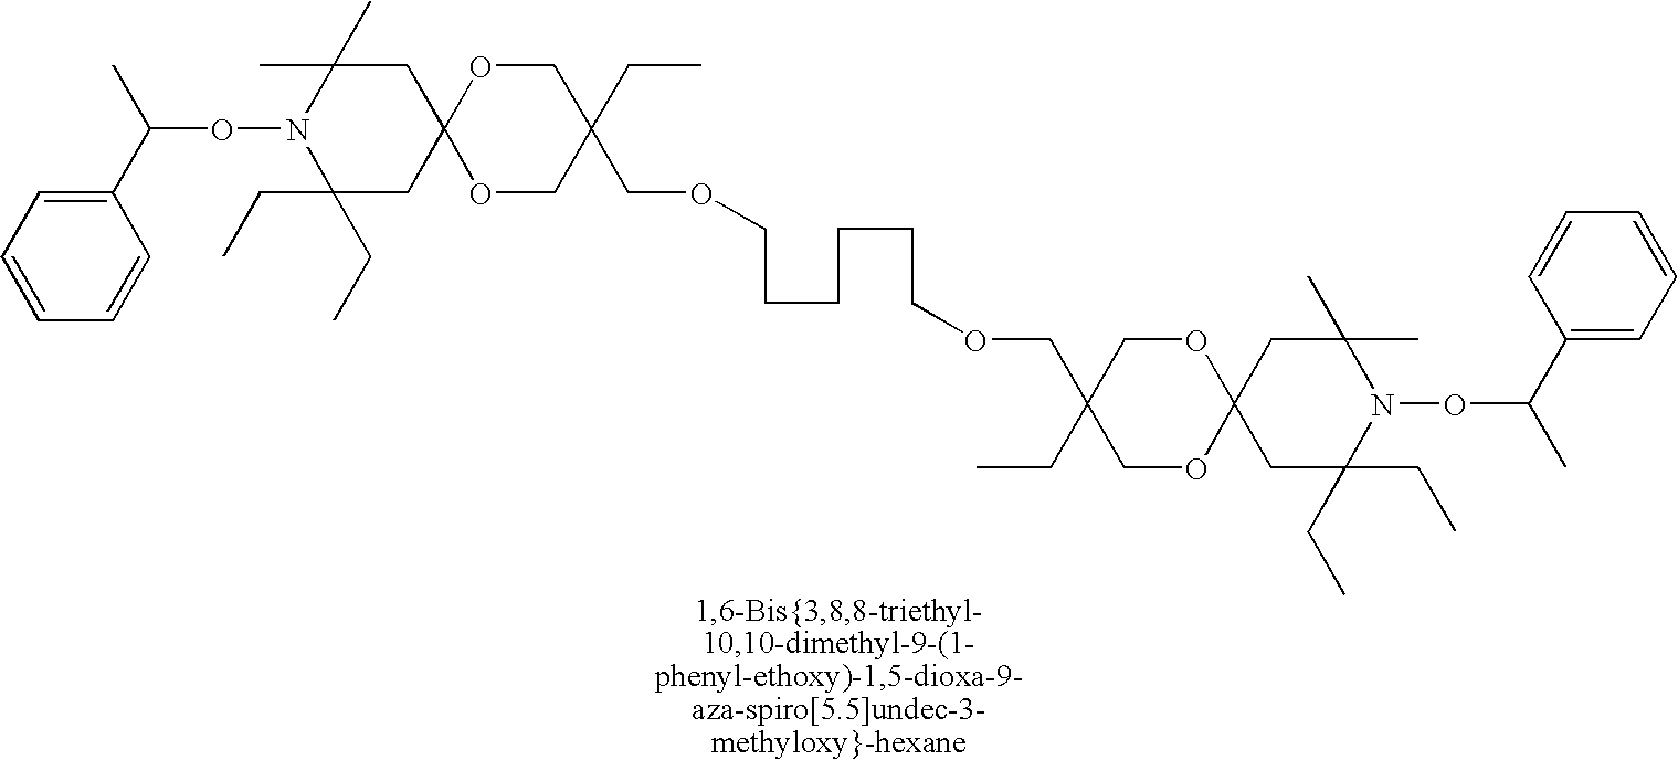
C1(C(C)ON2C(CC)(CC)CC3(CC2(C)C)OCC(CC)(COCCCCCCOCC2(CC)COC4(OC2)CC(CC)(CC)N(OC(C)C2=CC=CC=C2)C(C)(C)C4)CO3)=CC=CC=C1
